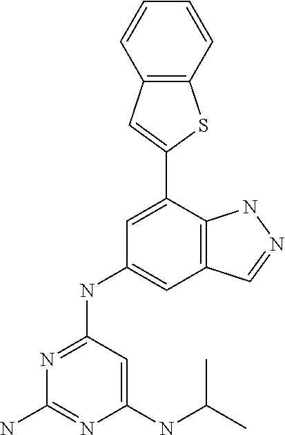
C1(NC(C)C)=CC(NC2=CC3=C(C(C4=CC5=C(S4)C=CC=C5)=C2)NN=C3)=NC(N)=N1
